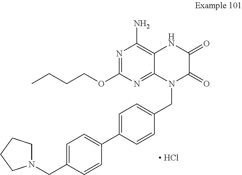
C1=C(CN2CCCC2)C=CC(C2=CC=C(CN3C(=O)C(=O)NC4=C(N)N=C(OCCCC)N=C34)C=C2)=C1.[ HCl]
